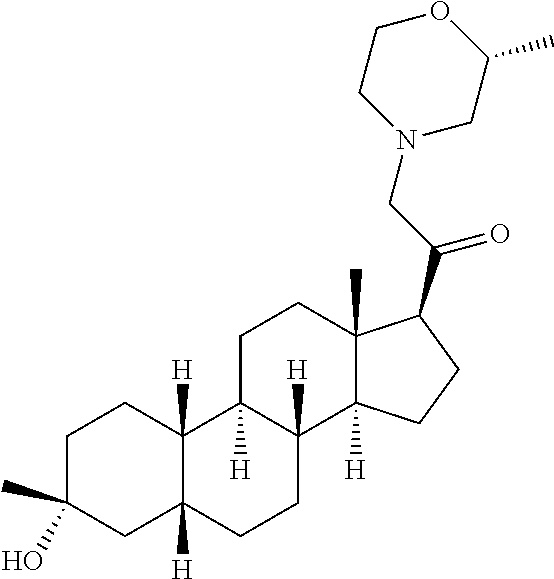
C1C(O)(C)CC2([H])C([H])(C1)C1([H])C([H])(CC2)C2([H])C(C)(CC1)C(C(CN1CC(C)OCC1)=O)CC2
